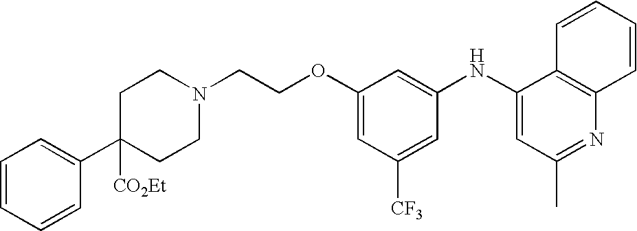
C1(OCCN2CCC([CO2Et])(C3=CC=CC=C3)CC2)=CC([CF3])=CC(NC2=CC(C)=NC3=C2C=CC=C3)=C1
